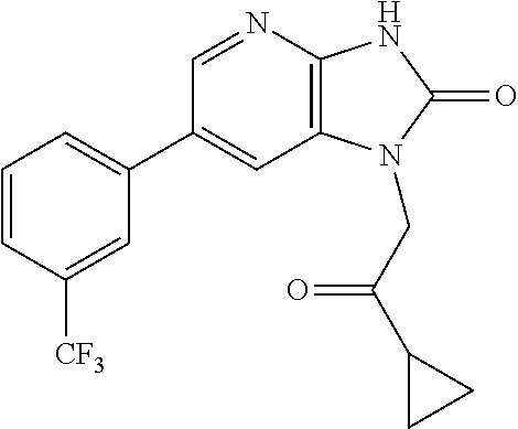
C1(C2=CC=CC([CF3])=C2)=CC2=C(N=C1)NC(=O)N2CC(C1CC1)=O
